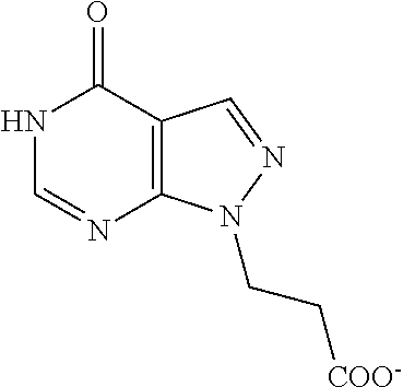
N1C=NC2=C(C1=O)C=NN2CC[COO-]
